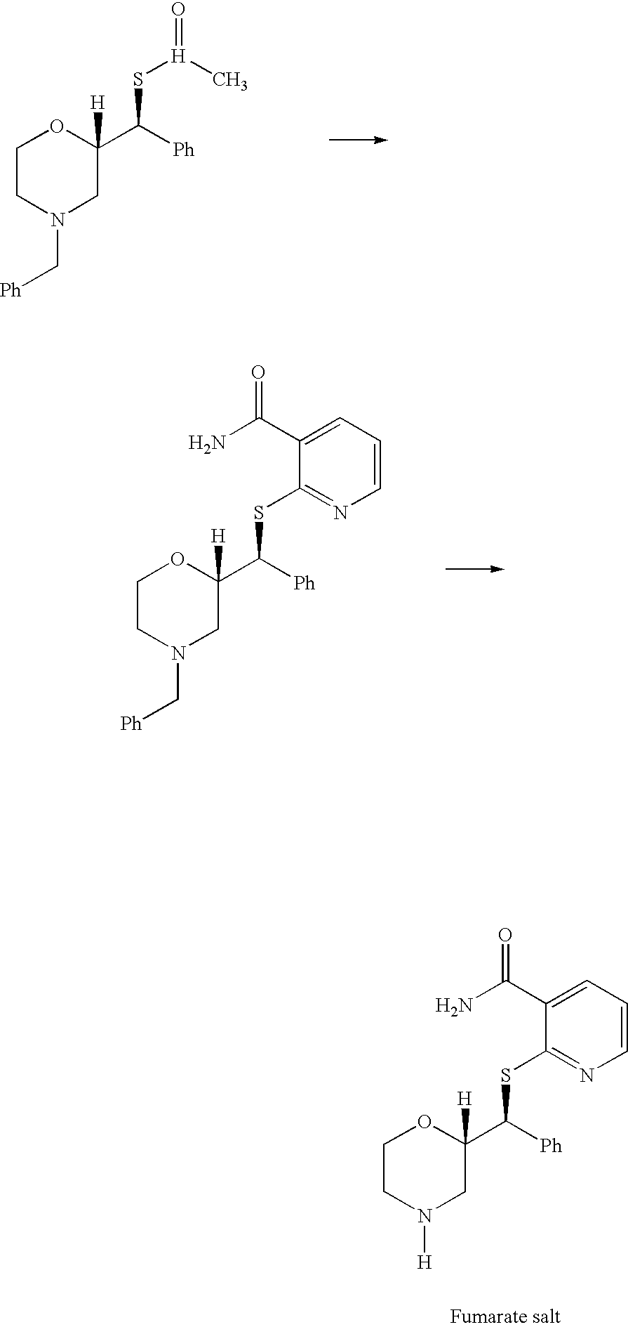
C1CN([H])CC(C([Ph])SC2=NC=CC=C2C(N)=O)([H])O1.C1CN(C[Ph])CC(C([Ph])S[H](=O)C)([H])O1.C1CN(C[Ph])CC(C([Ph])SC2=NC=CC=C2C(N)=O)([H])O1
